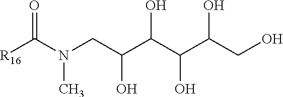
N(C)(CC(C(C(O)C(O)CO)O)O)C(=O)[R16]
